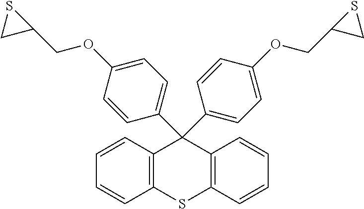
C1(C2(C3=CC=C(OCC4CS4)C=C3)C3=C(C=CC=C3)SC3=C2C=CC=C3)=CC=C(OCC2CS2)C=C1
